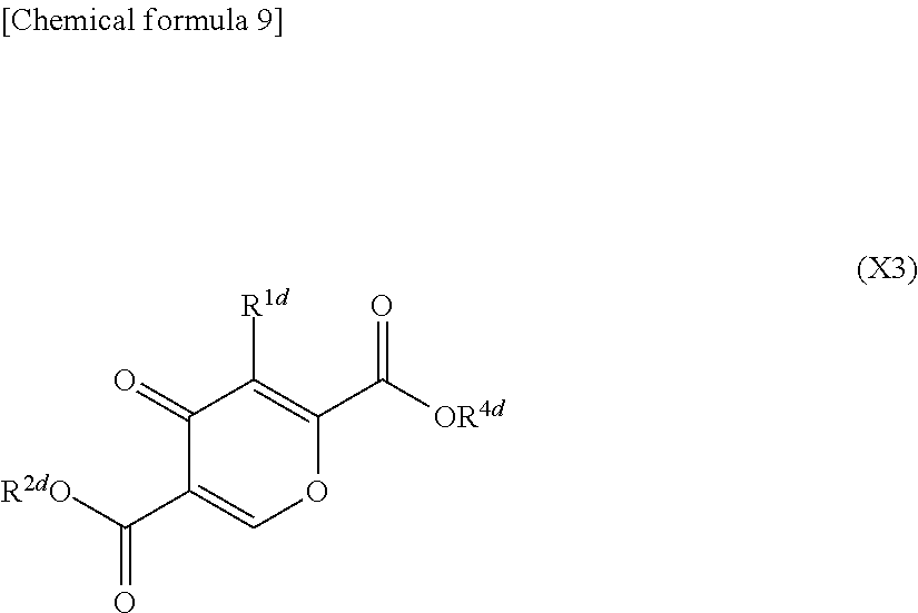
C([R2dO])(C1=COC(C([OR4d])=O)=C([R1d])C1=O)=O
